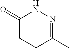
C1(=O)CCC(C)=NN1
